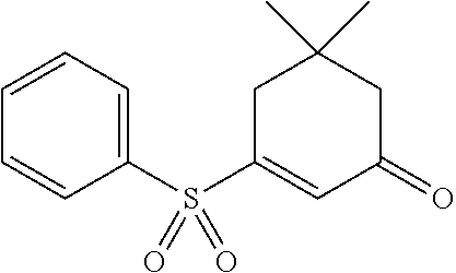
C1=CC=C(S(C2=CC(=O)CC(C)(C)C2)(=O)=O)C=C1
